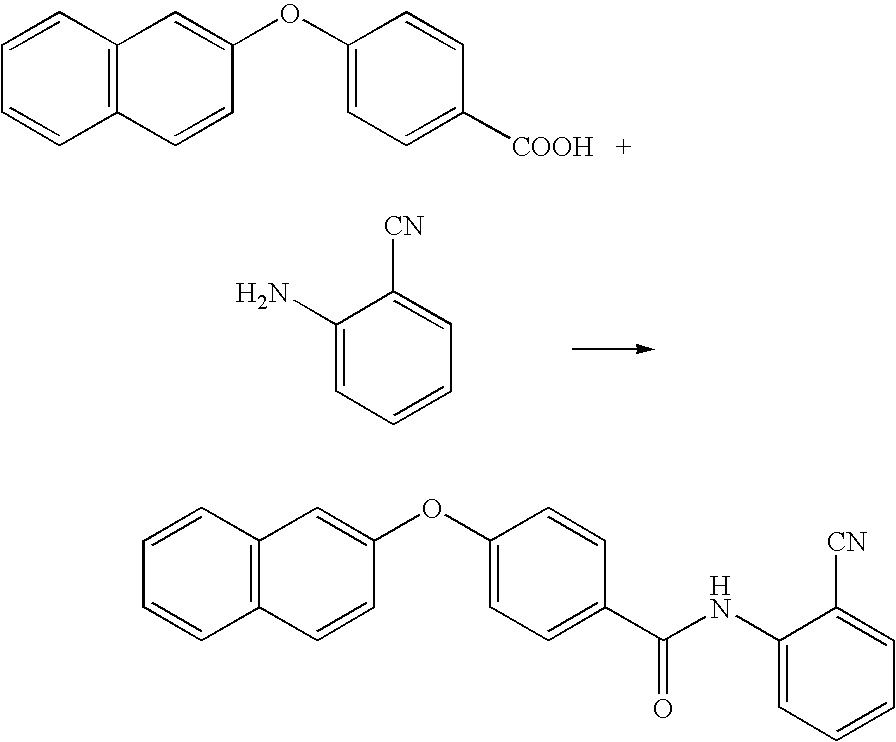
C1(N)=CC=CC=C1[CN].C12=C(C=CC=C1)C=C(OC1=CC=C([COOH   +])C=C1)C=C2.C12=C(C=CC=C1)C=C(OC1=CC=C(C(NC3=CC=CC=C3[CN])=O)C=C1)C=C2
